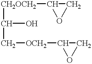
[CH2OCH2](C1OC1)C(O)C[OCH2]C1OC1
